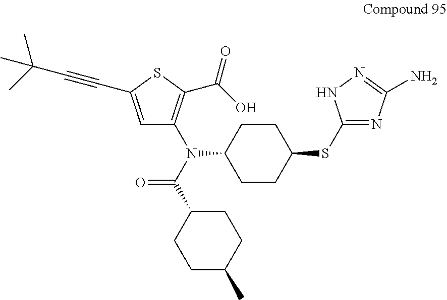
C1CC(N(C(C2CCC(C)CC2)=O)C2=C(C(=O)O)SC(C#CC(C)(C)C)=C2)CCC1SC1=NC(N)=NN1
